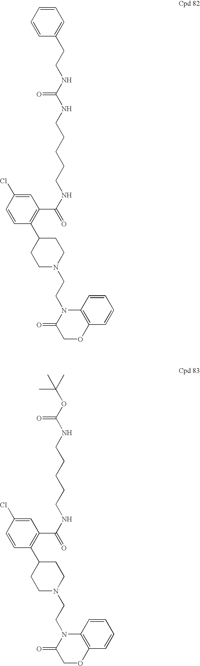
C(CCNC(C1=C(C2CCN(CCN3C(=O)COC4=C3C=CC=C4)CC2)C=CC(Cl)=C1)=O)CCNC(NCCC1=CC=CC=C1)=O.C(CCNC(C1=C(C2CCN(CCN3C(=O)COC4=C3C=CC=C4)CC2)C=CC(Cl)=C1)=O)CCNC(OC(C)(C)C)=O
